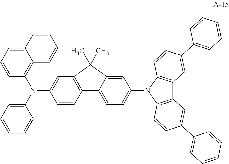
C12=C(N(C3=CC=C4C(=C3)C(C)(C)C3=C4C=CC(N(C4=C5C(=CC=C4)C=CC=C5)C4=CC=CC=C4)=C3)C3=C1C=C(C1=CC=CC=C1)C=C3)C=CC(C1=CC=CC=C1)=C2
